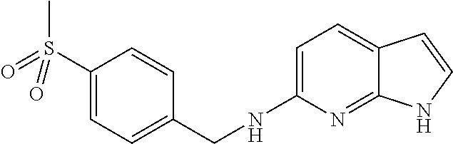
C1=C(NCC2=CC=C(S(=O)(C)=O)C=C2)N=C2C(=C1)C=CN2
